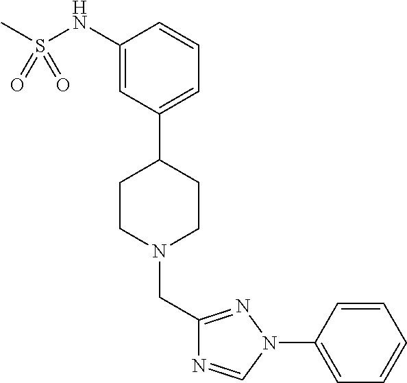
C1(NS(C)(=O)=O)=CC(C2CCN(CC3=NN(C4=CC=CC=C4)C=N3)CC2)=CC=C1
